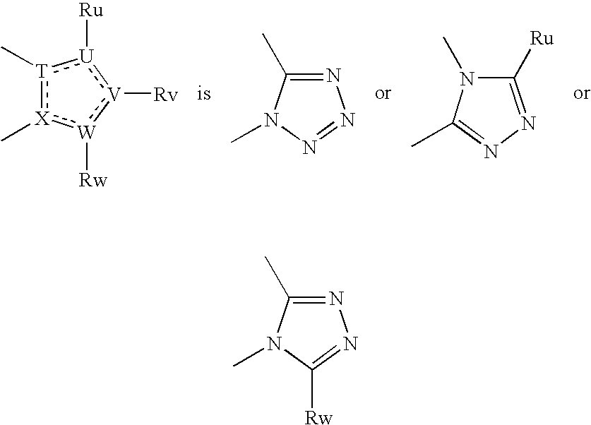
[T]1(C):[X](C):[W]([Rw]):[V]([Rv]):[U]:1[Ru].N1=C(C)N(C)N=N1.C1([Ru])=NN=C(C)N1C.N1=C(C)N(C)C([Rw])=N1
